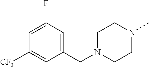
C(C1=CC(F)=CC([CF3])=C1)N1CCN(C)CC1
